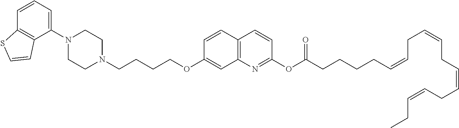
C1=CC2=C(C(N3CCN(CCCCOC4=CC5=C(C=C4)C=CC(OC(CCCCC=CCC=CCC=CCC=CCC)=O)=N5)CC3)=C1)C=CS2
